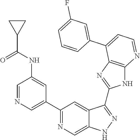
C1=NC=C(C2=NC=C3C(=C2)C(C2=NC4=C(N2)N=CC=C4C2=CC(F)=CC=C2)=NN3)C=C1NC(=O)C1CC1
